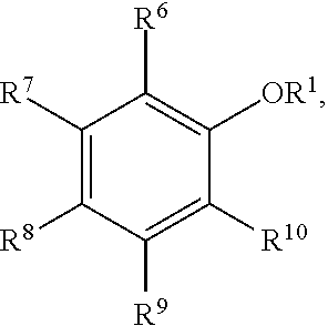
C1([R7])=C([R8])C([R9])=C([R10])C([OR1])=C1[R6]
